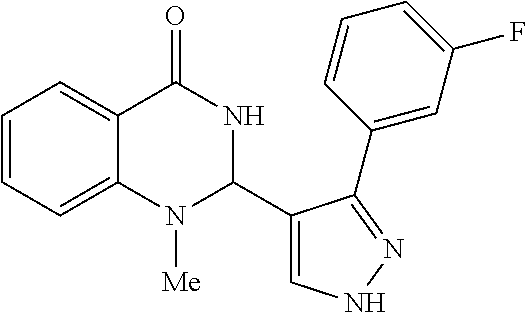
C1=CC=C2C(=C1)C(=O)NC(C1=CNN=C1C1=CC(F)=CC=C1)N2[Me]
